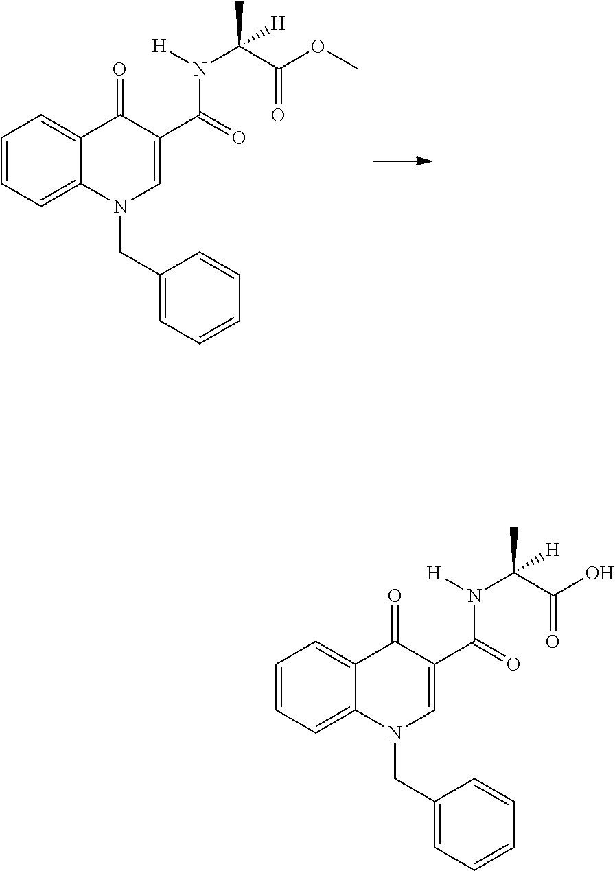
C1=CC=C2C(=C1)C(=O)C(C(=O)N([H])C(C(OC)=O)([H])C)=CN2CC1=CC=CC=C1.C1=CC=C2C(=C1)C(=O)C(C(=O)N([H])C(C(O)=O)([H])C)=CN2CC1=CC=CC=C1
